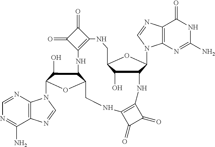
C12=C(N=CN=C1N)N(C1C(O)C3C(O1)CNC1=C(C(=O)C1=O)NC1C(O)C(CNC4=C(C(=O)C4=O)N3)OC1N1C3=C(N=C1)C(=O)NC(N)=N3)C=N2
